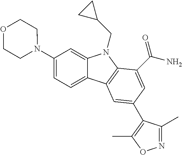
C1(N2CCOCC2)=CC=C2C(=C1)N(CC1CC1)C1=C2C=C(C2=C(C)ON=C2C)C=C1C(N)=O
